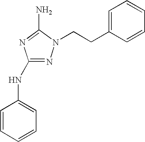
N1=C(NC2=CC=CC=C2)N=C(N)N1CCC1=CC=CC=C1
